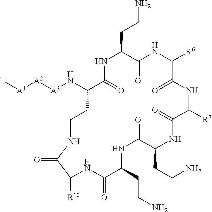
C1(N[A3][A2][A1][T])C(=O)NC(CCN)C(=O)NC([R6])C(=O)NC([R7])C(=O)NC(CCN)C(=O)NC(CCN)C(=O)NC([R10])C(=O)NCC1
